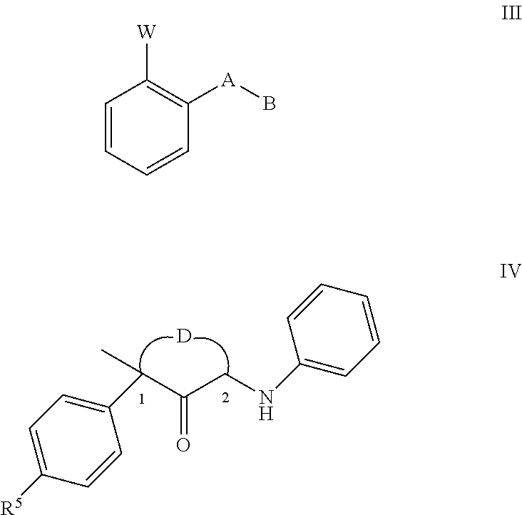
C1([R5])=CC=C(C(C(CNC2=CC=CC=C2)=O)C)C=C1.[D].C1=CC=CC([A]B)=C1[W]
